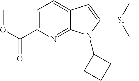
C1=C(C(OC)=O)N=C2C(=C1)C=C([Si](C)(C)C)N2C1CCC1
